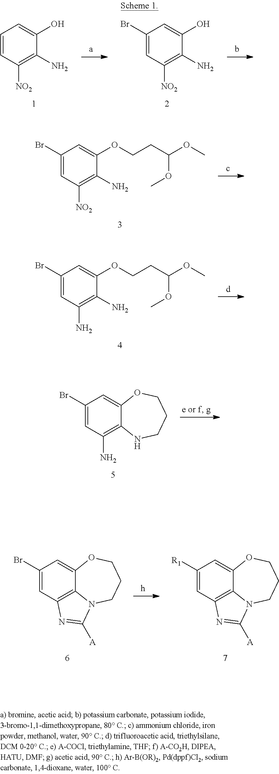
C1(Br)=CC([NO2])=C(N)C(O)=C1.C1=CC([NO2])=C(N)C(O)=C1.C1(Br)=CC([NO2])=C(N)C(OCCC(OC)OC)=C1.C1(Br)=CC(N)=C(N)C(OCCC(OC)OC)=C1.C1(Br)=CC(N)=C2C(=C1)OCCCN2.C1(Br)=CC2=C3C(=C1)OCCCN3C([A])=N2.C1([R1])=CC2=C3C(=C1)OCCCN3C([A])=N2
